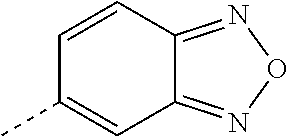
C1=CC2=NON=C2C=C1C
